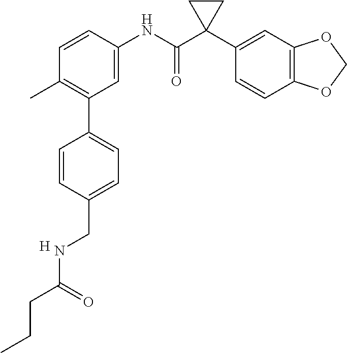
C1=C(NC(C2(C3=CC4=C(C=C3)OCO4)CC2)=O)C=CC(C)=C1C1=CC=C(CNC(CCC)=O)C=C1.[H]
